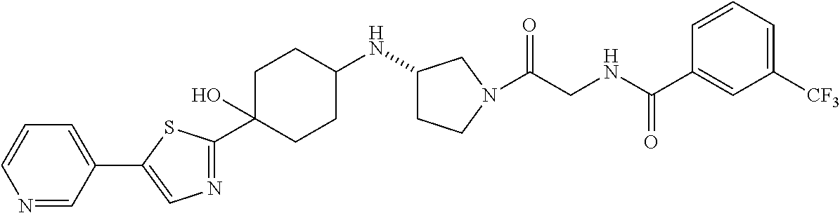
N1=C(C2(O)CCC(NC3CCN(C(CNC(C4=CC([CF3])=CC=C4)=O)=O)C3)CC2)SC(C2=CC=CN=C2)=C1
